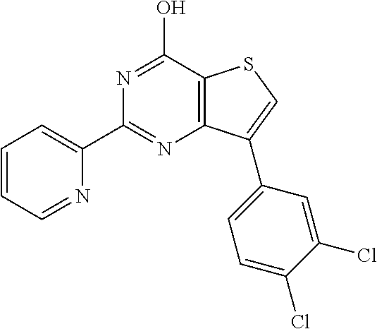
C1=CC=NC(C2=NC3=C(C(O)=N2)SC=C3C2=CC=C(Cl)C(Cl)=C2)=C1
